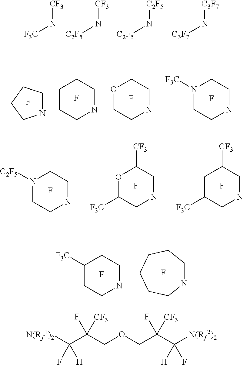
[CF3]N[F3C].[CF3]N[C2F5].[C2F5]N[C2F5].[C3F7]N[C3F7].N1([F3C])CCNCC1.F.N1CCCC1.C1CCNCC1.O1CCNCC1.F.F.F.N1([C2F5])CCNCC1.F.O1C([F3C])CNCC1[CF3].F.C1C([F3C])CNCC1[CF3].F.C1([F3C])CCNCC1.F.N1CCCCCC1.F.[N(Rf1)2]C(C(COCC(C([N(Rf2)2])([H])F)(F)[CF3])(F)[CF3])(F)[H]
